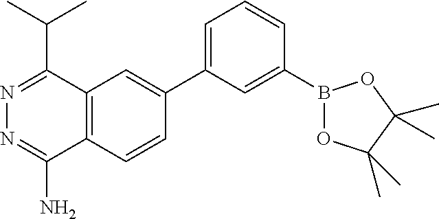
C12=C(C=CC(C3=CC=CC(B4OC(C)(C)C(C)(C)O4)=C3)=C1)C(N)=NN=C2C(C)C
